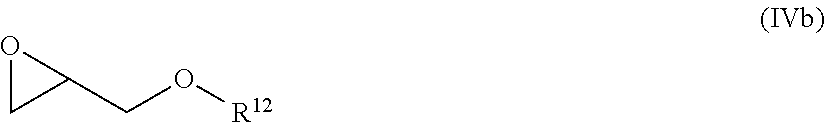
O1CC1CO[R12]
